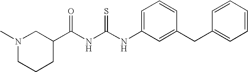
N1(C)CCCC(C(NC(NC2=CC=CC(CC3=CC=CC=C3)=C2)=S)=O)C1
